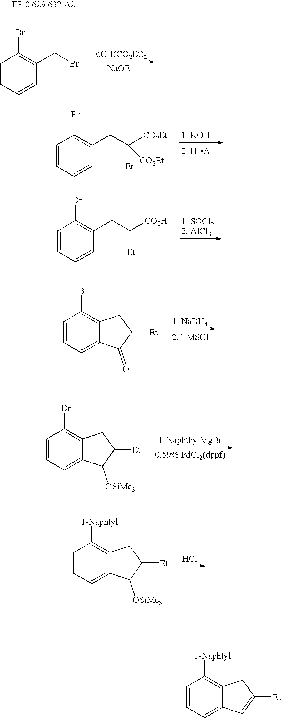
C1=CC=CC(CC([Et])[CO2H])=C1Br.C1=CC=C2C(=C1Br)CC([Et])C2=O.C1=CC=C2C(=C1Br)CC([Et])C2[OSiMe3].Cl.C1=CC=C2C(=C1[1-Naphtyl])CC([Et])C2[OSiMe3].C1=CC=CC(CC([Et])([CO2Et])[CO2Et])=C1Br.[EtCH(CO2Et)2].[NaOEt].C1=CC=CC(CBr)=C1Br.C1=CC=C2C(=C1[1-Naphtyl])CC([Et])=C2
